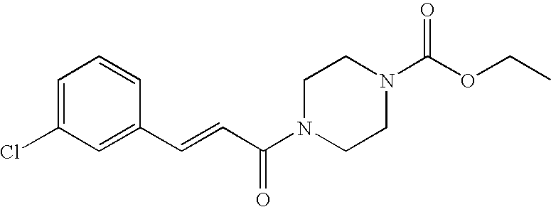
C1=C(Cl)C=C(C=CC(N2CCN(C(OCC)=O)CC2)=O)C=C1
